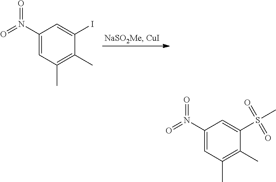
C1(N(=O)=O)=CC(C)=C(C)C(I)=C1.C1(N(=O)=O)=CC(C)=C(C)C(S(C)(=O)=O)=C1
